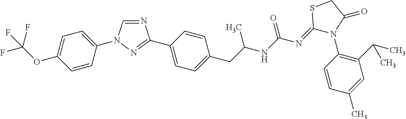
C1=NC(C2=CC=C(CC(C)NC(N=C3SCC(=O)N3C3=C(C(C)C)C=C(C)C=C3)=O)C=C2)=NN1C1=CC=C(OC(F)(F)F)C=C1
